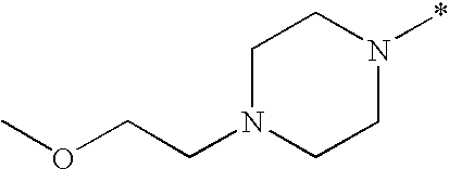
C1N(CCOC)CCN(*)C1
